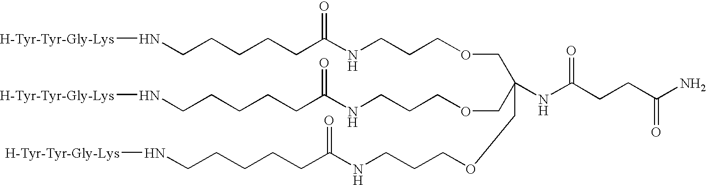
C(COCCCNC(CCCCCN[H-Tyr-Tyr-Gly-Lys])=O)(COCCCNC(CCCCCN[H-Tyr-Tyr-Gly-Lys])=O)(COCCCNC(CCCCCN[H-Tyr-Tyr-Gly-Lys])=O)NC(CCC(N)=O)=O
